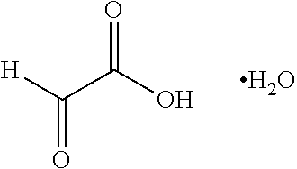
OC(=O)C([H])=O.O
